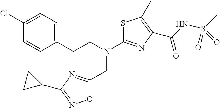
O1C(CN(C2=NC(C(NS(C)(=O)=O)=O)=C(C)S2)CCC2=CC=C(Cl)C=C2)=NC(C2CC2)=N1
